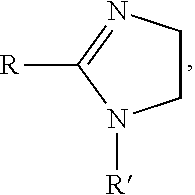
[R]C1=NCCN1[R]
